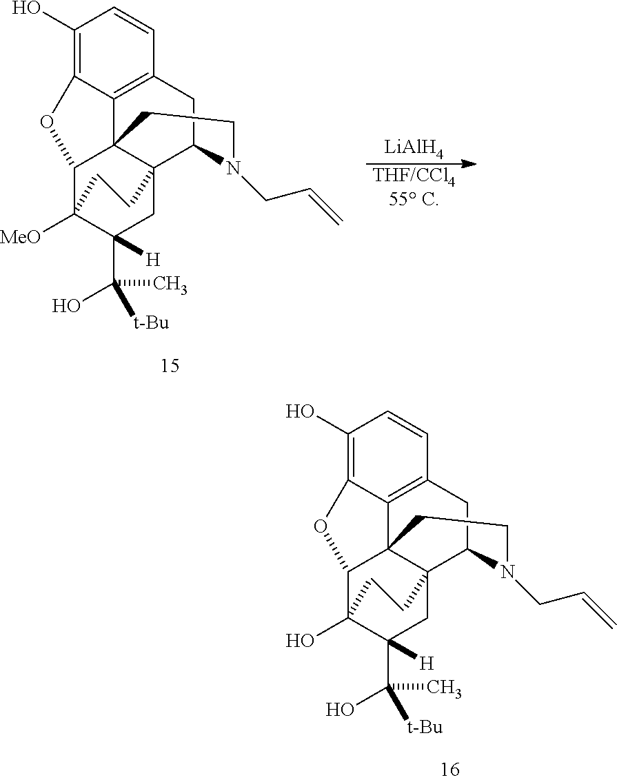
C1(O)=C2C3=C(C=C1)CC1N(CC=C)CCC34C(O2)C2([MeO])C(C(C)([t-Bu])O)([H])CC14CC2.[LiAlH4].[THF/CCl455 C].C1(O)=C2C3=C(C=C1)CC1N(CC=C)CCC34C(O2)C2(O)C(C(C)([t-Bu])O)([H])CC14CC2
